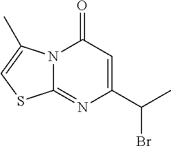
N12C(=NC(C(C)Br)=CC1=O)SC=C2C
